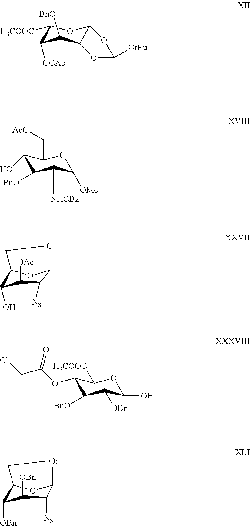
C1([H3COOC])C([OCAc])C([BnO])C2C(O1)OC(C)([OtBu])O2.C1(O)C([BnO])C([NHCBz])C([OMe])OC1C[AcO].C12C(O)C([OAc])C([N3])C(O1)OC2.C1(OC(=O)CCl)C([BnO])C([OBn])C(O)OC1[H3COOC].C12C([OBn])C([OBn])C([N3])C(O1)OC2
